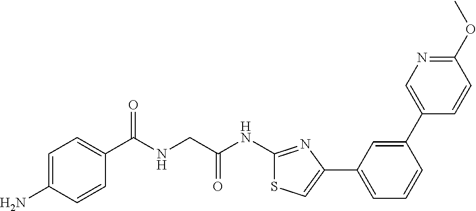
C1=C(N)C=CC(C(NCC(NC2=NC(C3=CC=CC(C4=CN=C(OC)C=C4)=C3)=CS2)=O)=O)=C1
